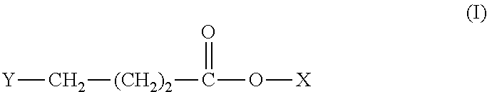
[Y]C[(CH2)2]C(=O)O[X]
